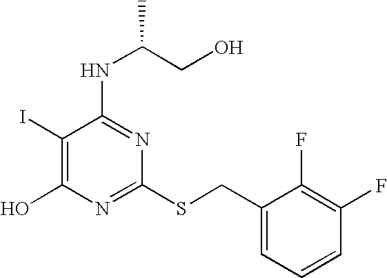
C1(I)=C(O)N=C(SCC2=CC=CC(F)=C2F)N=C1NC(CO)C
